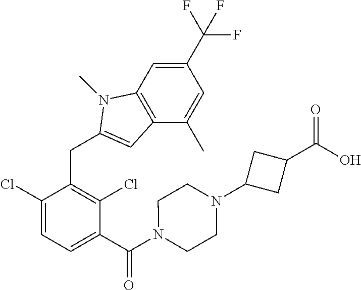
C1(C(F)(F)F)=CC2=C(C(C)=C1)C=C(CC1=C(Cl)C(C(N3CCN(C4CC(C(O)=O)C4)CC3)=O)=CC=C1Cl)N2C
